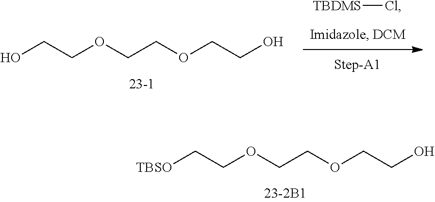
[TBSO]CCOCCOCCO.[TBDMS]Cl.OCCOCCOCCO
